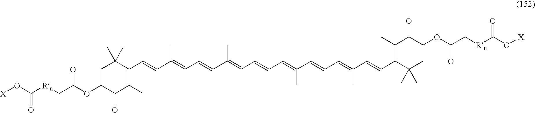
C1(C=CC(=CC=CC(=CC=CC=C(C=CC=C(C=CC2=C(C)C(=O)C(OC(=O)C[Rn]C(O[X])=O)CC2(C)C)C)C)C)C)=C(C)C(=O)C(OC(C[Rn]C(O[X])=O)=O)CC1(C)C
